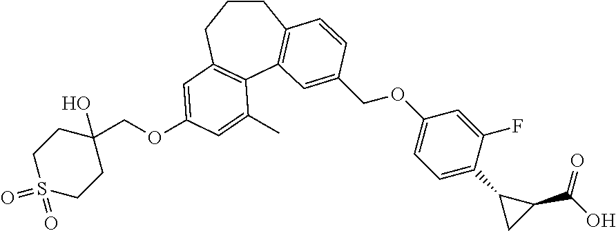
C1S(=O)(=O)CCC(O)(COC2=CC3=C(C4=C(CCC3)C=CC(COC3=CC=C(C5CC5C(=O)O)C(F)=C3)=C4)C(C)=C2)C1
